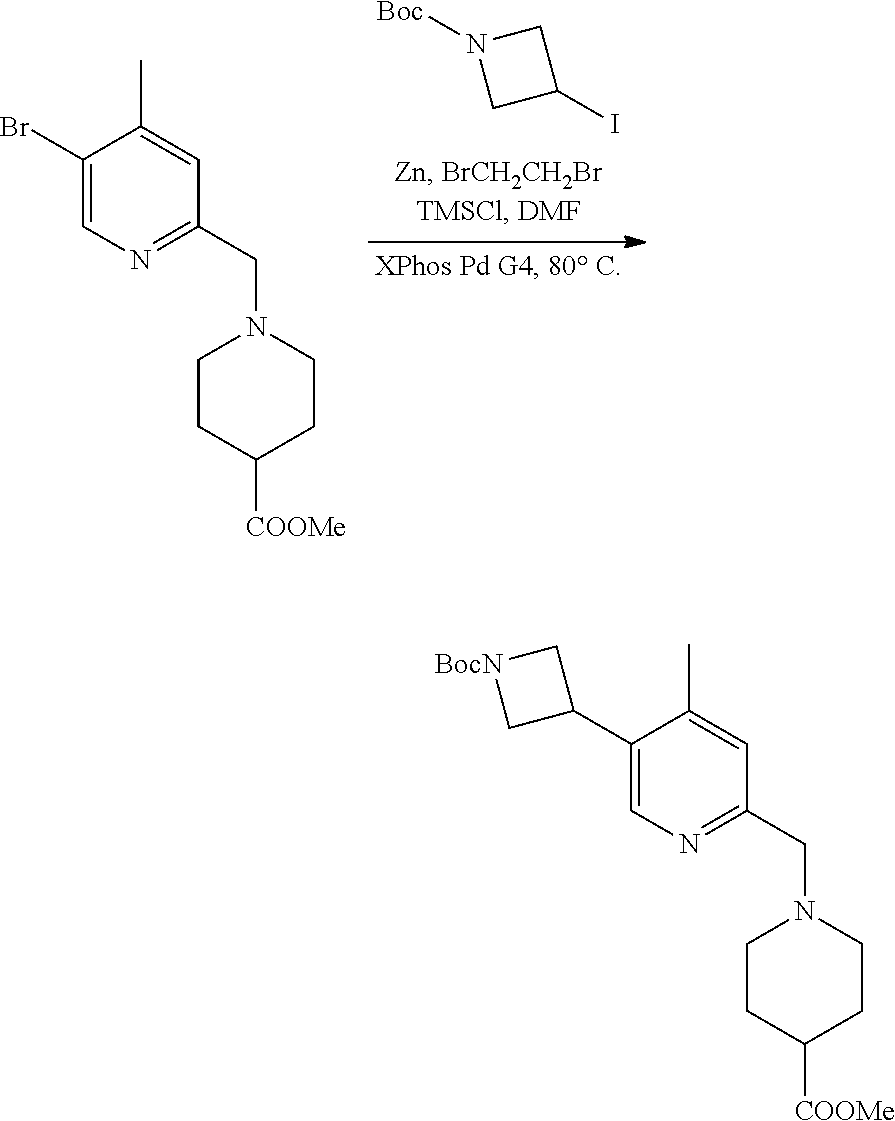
C1N([Boc])CC1I.C1(Br)=CN=C(CN2CCC([COOMe])CC2)C=C1C.C1(C2C[BocN]C2)=CN=C(CN2CCC([COOMe])CC2)C=C1C
